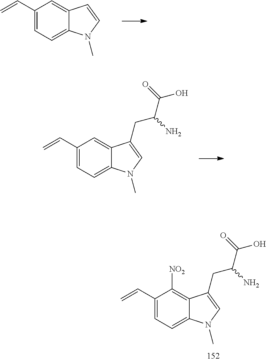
C1(C=C)=CC=C2C(=C1)C=CN2C.C1(C=C)=CC=C2C(=C1)C(CC(C(=O)O)N)=CN2C.C1(C=C)=CC=C2C(=C1[NO2])C(CC(C(=O)O)N)=CN2C
